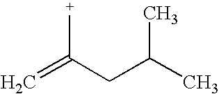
C=C(CC(C)C)[+]
